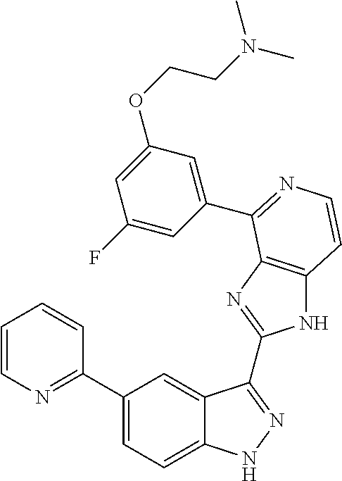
C1(C2=NC=CC=C2)=CC=C2C(=C1)C(C1=NC3=C(N1)C=CN=C3C1=CC(OCCN(C)C)=CC(F)=C1)=NN2
